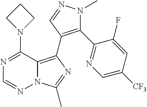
N12C(=C(C3=C(C4=NC=C([CF3])C=C4F)N(C)N=C3)N=C1C)C(N1CCC1)=NC=N2
